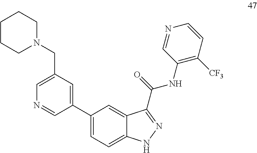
C1(C2=CC(CN3CCCCC3)=CN=C2)=CC=C2C(=C1)C(C(NC1=C([CF3])C=CN=C1)=O)=NN2
